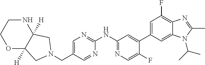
C1(NC2=NC=C(CN3CC4([H])OCCNC4([H])C3)C=N2)=NC=C(F)C(C2=CC(F)=C3C(=C2)N(C(C)C)C(C)=N3)=C1
